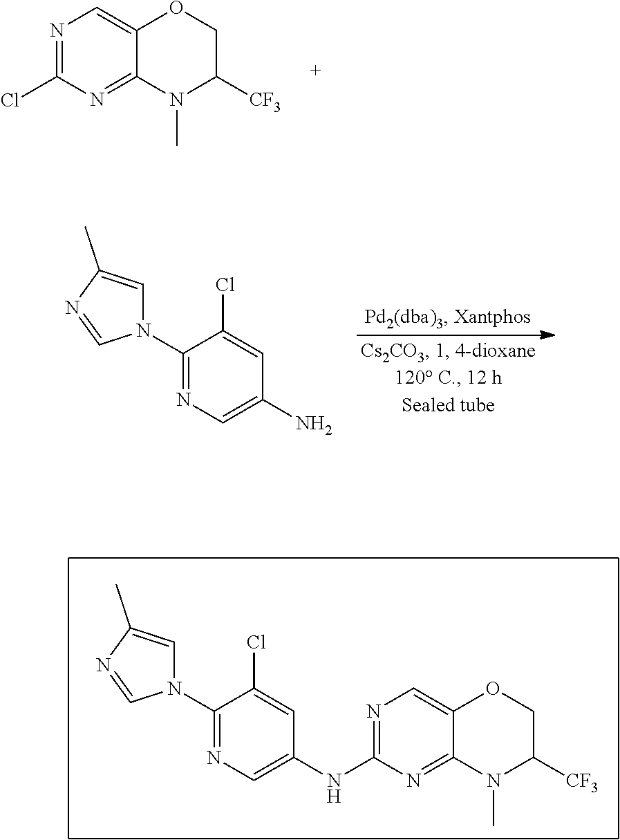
N1=C(Cl)N=C2C(=C1)OCC([CF3])N2C.C1(N2C=C(C)N=C2)=NC=C(N)C=C1Cl.N1=C(NC2=CN=C(N3C=C(C)N=C3)C(Cl)=C2)N=C2C(=C1)OCC([CF3])N2C
